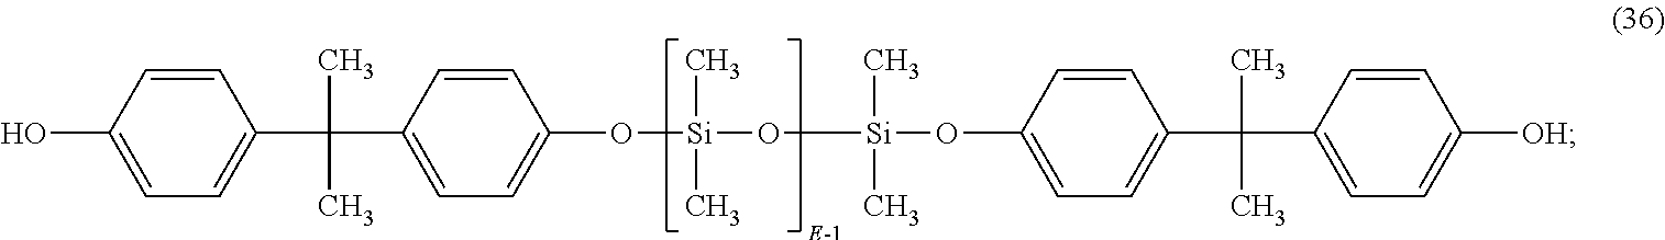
OC1=CC=C(C(C)(C2=CC=C(O[Si](C)(O[Si](C)(C)OC3=CC=C(C(C)(C)C4=CC=C([OH])C=C4)C=C3)C)C=C2)C)C=C1
